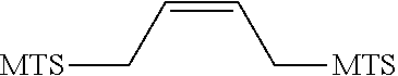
[MTS]CC=CC[MTS]
